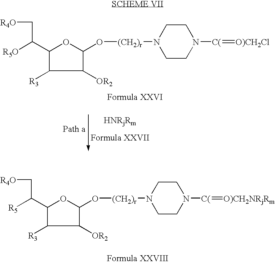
C1(C([R5])C[R4O])C([R3])C([OR2])C(O[(CH2)r]N2CCN([C(]=[O)CH2NRjRm])CC2)O1.C1(C([R5O])C[R4O])C([R3])C([OR2])C(O[(CH2)r]N2CCN([C(]=[O)CH2Cl])CC2)O1
